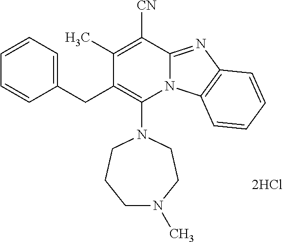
[2HCl].C1(CC2=C(N3CCN(C)CCC3)N3C(=NC4=C3C=CC=C4)C([CN])=C2C)=CC=CC=C1
